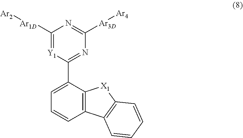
C1([Ar1D][Ar2])=[Y1]C(C2=CC=CC3=C2[X1]C2=C3C=CC=C2)=NC([Ar3D][Ar4])=N1
